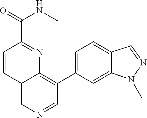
C12=CN=CC(C3=CC=C4C(=C3)N(C)N=C4)=C1N=C(C(NC)=O)C=C2
